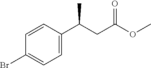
C1=CC(C(CC(OC)=O)C)=CC=C1Br
